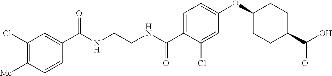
C1(C(NCCNC(C2=CC=C(OC3CCC(C(O)=O)CC3)C=C2Cl)=O)=O)=CC(Cl)=C([Me])C=C1
